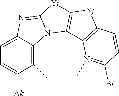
C1=C2C(=C(C)C([Ak])=C1)N1C(=N2)[Yi]C2=C1C1=C([Yj]2)C=CC([Bl])=N1C
